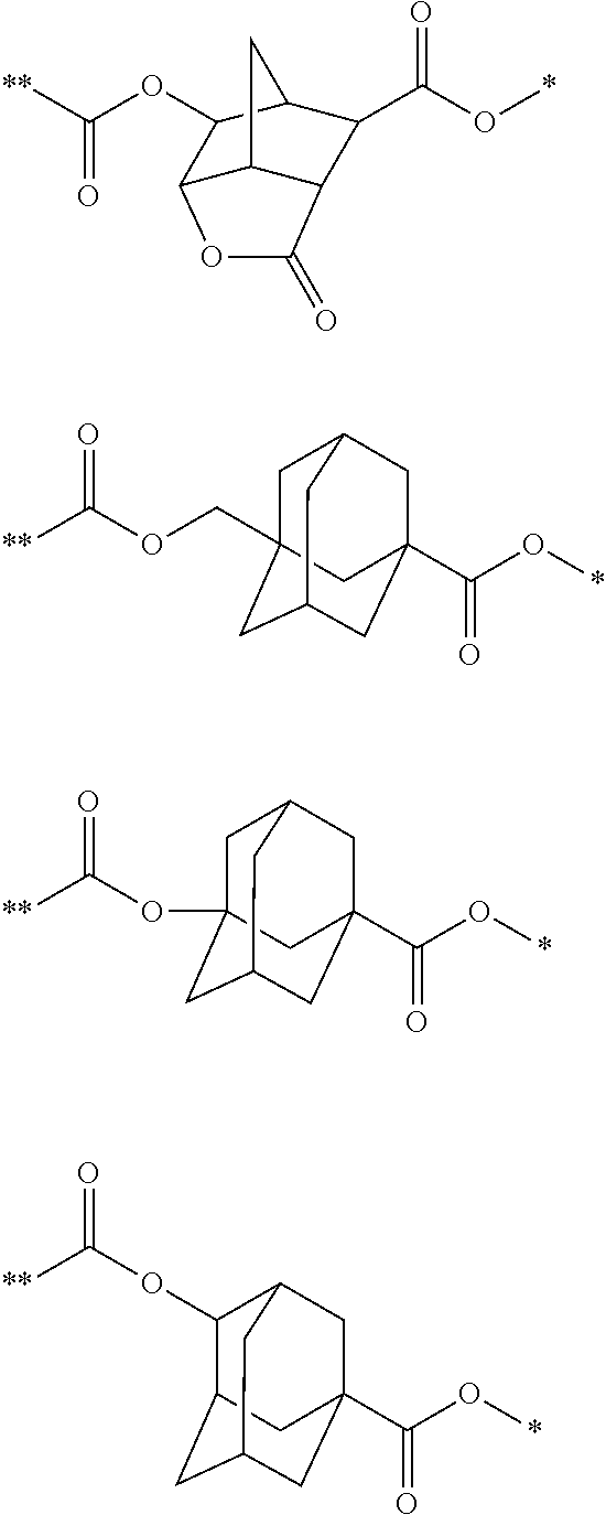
C12C3C(C(C(O*)=O)C(C1OC([**])=O)C3)C(=O)O2.C1C2(COC([**])=O)CC3CC(C(O*)=O)(CC1C3)C2.C1C2(OC([**])=O)CC3CC(C(O*)=O)(CC1C3)C2.C1(OC(=O)[**])C2CC3CC(C(O*)=O)(CC1C3)C2
